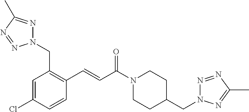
N1(CC2=C(C=CC(N3CCC(CN4N=NC(C)=N4)CC3)=O)C=CC(Cl)=C2)N=C(C)N=N1
